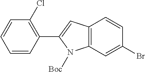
C12=C(C=C(Br)C=C1)N([Boc])C(C1=C(Cl)C=CC=C1)=C2
